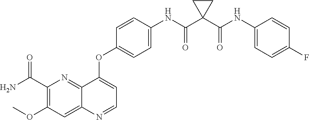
C1(C(N)=O)=C(OC)C=C2C(=N1)C(OC1=CC=C(NC(C3(C(NC4=CC=C(F)C=C4)=O)CC3)=O)C=C1)=CC=N2
